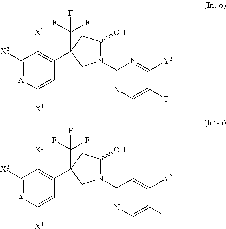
C1([X2])=[A]C([X4])=CC(C2(C(F)(F)F)CC(O)N(C3=NC=C([T])C([Y2])=C3)C2)=C1[X1].C1([X2])=[A]C([X4])=CC(C2(C(F)(F)F)CC(O)N(C3=NC=C([T])C([Y2])=N3)C2)=C1[X1]
